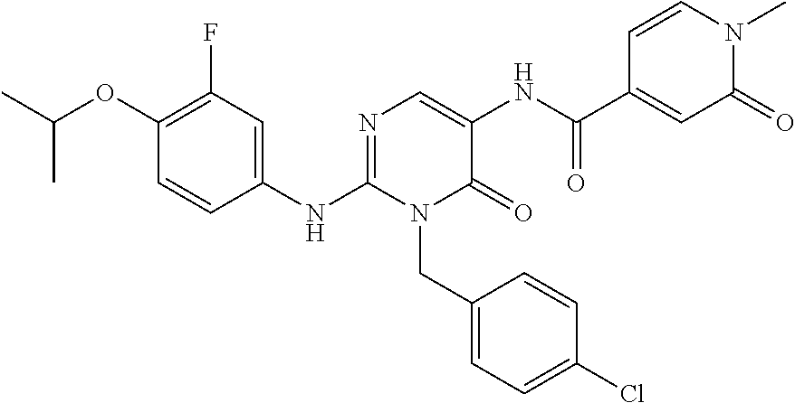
C1(OC(C)C)=C(F)C=C(NC2=NC=C(NC(C3=CC(=O)N(C)C=C3)=O)C(=O)N2CC2=CC=C(Cl)C=C2)C=C1
